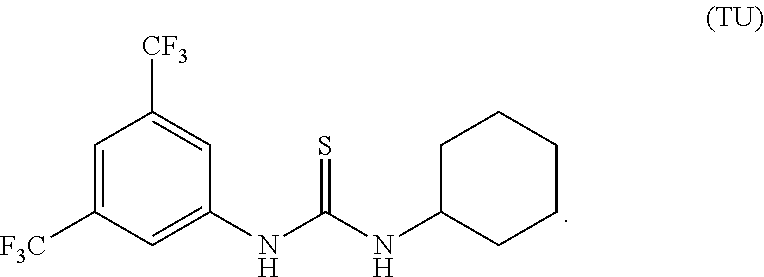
C1=C([F3C])C=C(NC(=S)NC2CCCCC2)C=C1[CF3]
